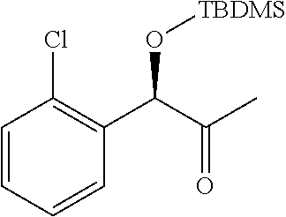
C1=CC(Cl)=C(C(C(C)=O)O[TBDMS])C=C1
